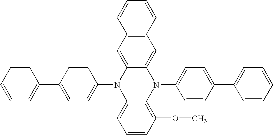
C1(N2C3=CC=CC(OC)=C3N(C3=CC=C(C4=CC=CC=C4)C=C3)C3=CC4=C(C=C23)C=CC=C4)=CC=C(C2=CC=CC=C2)C=C1
